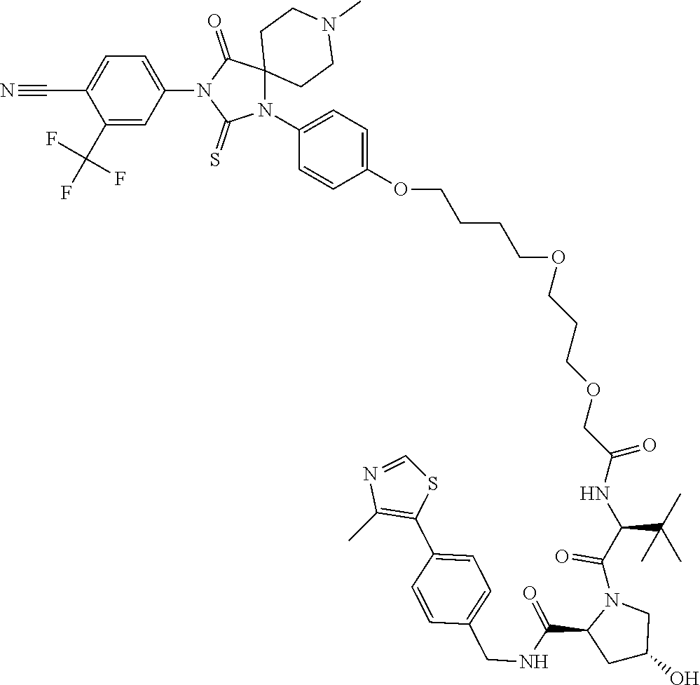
C(C(C)(C)C)(C(N1C(C(=O)NCC2=CC=C(C3=C(C)N=CS3)C=C2)CC(O)C1)=O)NC(COCCCOCCCCOC1=CC=C(N2C3(C(=O)N(C4=CC=C(C#N)C(C(F)(F)F)=C4)C2=S)CCN(C)CC3)C=C1)=O
